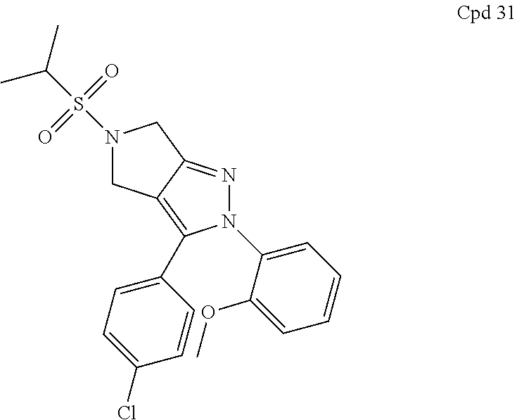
C12=NN(C3=CC=CC=C3OC)C(C3=CC=C(Cl)C=C3)=C1CN(S(C(C)C)(=O)=O)C2
